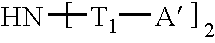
N[T1][A]
